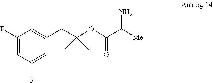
C1(F)=CC(F)=CC(CC(OC(C([Me])N)=O)(C)C)=C1
